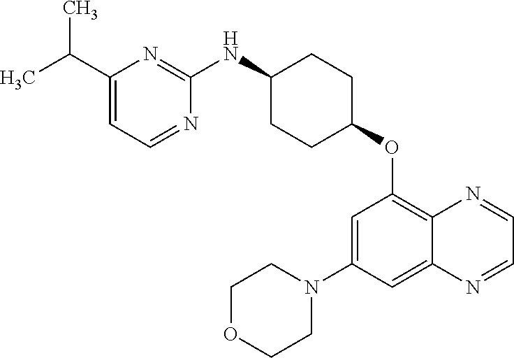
C1=C(C(C)C)N=C(NC2CCC(OC3=C4C(=CC(N5CCOCC5)=C3)N=CC=N4)CC2)N=C1
